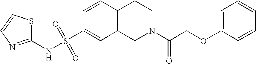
C1(NS(C2=CC3=C(C=C2)CCN(C(COC2=CC=CC=C2)=O)C3)(=O)=O)=NC=CS1
